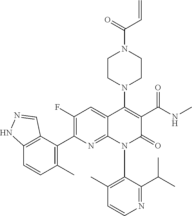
C12=C(C(C3=C(F)C=C4C(=N3)N(C3=C(C)C=CN=C3C(C)C)C(=O)C(C(NC)=O)=C4N3CCN(C(=O)C=C)CC3)=C(C)C=C1)C=NN2
